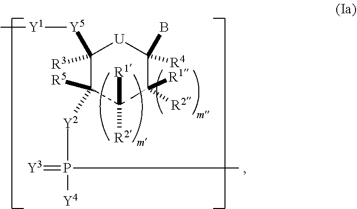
C1([R3])([Y5][Y1]C)C([R5])([Y2]P([Y4])(=[Y3])C)C([R1])([R2])C([R1])([R2])C(B)([R4])[U]1
